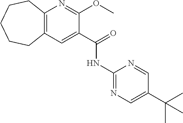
C12=C(C=C(C(NC3=NC=C(C(C)(C)C)C=N3)=O)C(OC)=N1)CCCCC2
